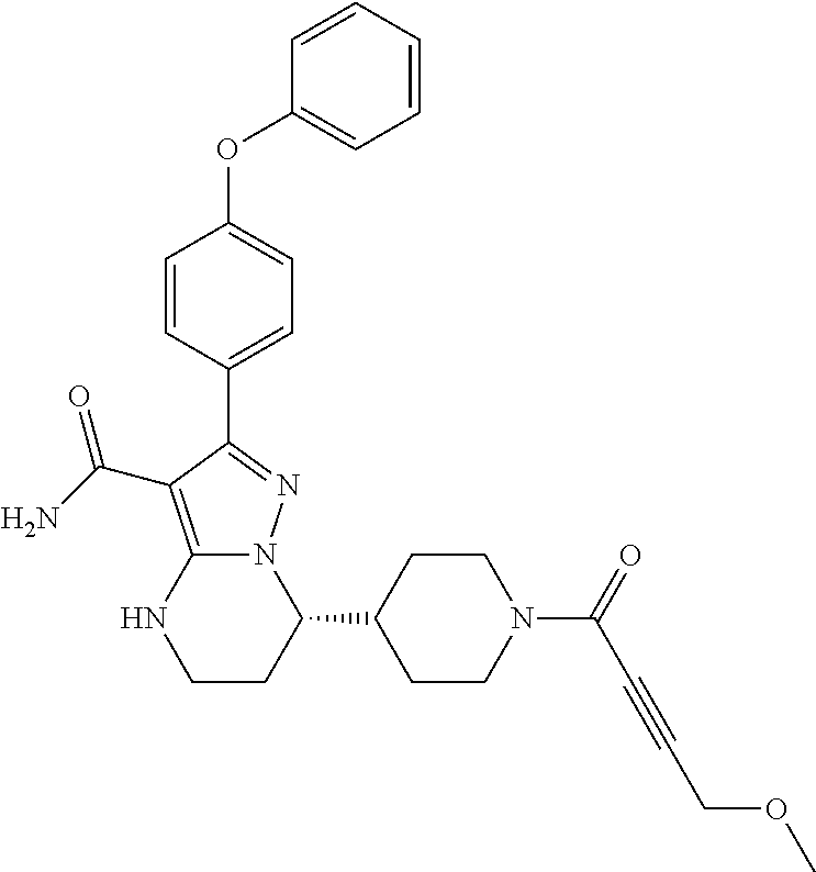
C1(C2CCN(C(=O)C#CCOC)CC2)N2C(=C(C(N)=O)C(C3=CC=C(OC4=CC=CC=C4)C=C3)=N2)NCC1
